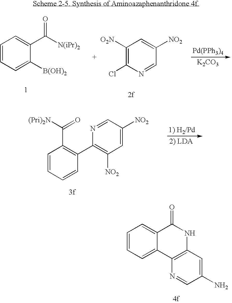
C1=CC=C([B(OH)2])C(C([N(iPr)2])=O)=C1.C1([O2N])=C(Cl)N=CC([NO2])=C1.[Pd(PPh3)4].[K2CO3].C1=CC=C2C(=C1)C(=O)NC1=C2N=CC(N)=C1.C1=CC=CC(C2=C([NO2])C=C([NO2])C=N2)=C1C([(Pri)2N])=O
